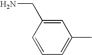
C1=CC=C(C)C=C1CN
